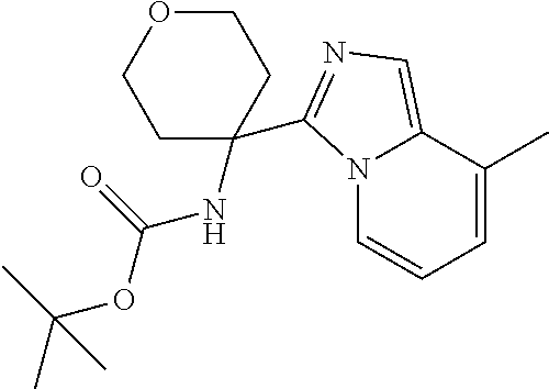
N12C=CC=C(C)C1=CN=C2C1(NC(=O)OC(C)(C)C)CCOCC1
